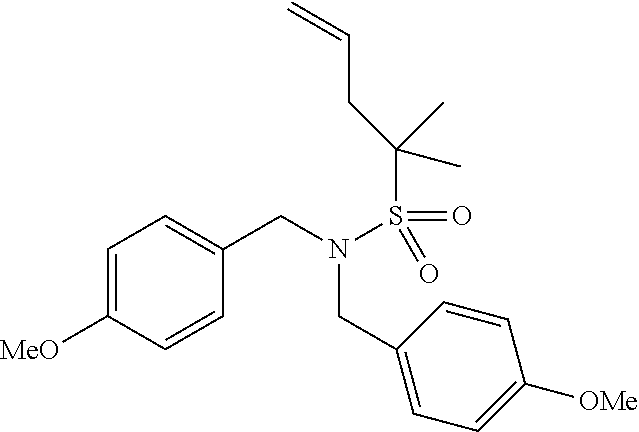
C1=C([MeO])C=CC(CN(S(=O)(=O)C(C)(C)CC=C)CC2=CC=C([OMe])C=C2)=C1
